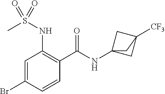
C1=C(Br)C=CC(C(=O)NC23CC([CF3])(C2)C3)=C1NS(C)(=O)=O
